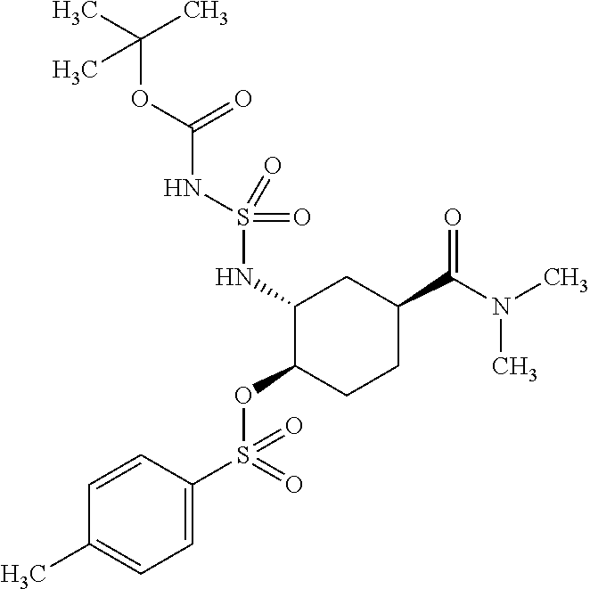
CC(C)(OC(NS(=O)(=O)NC1C(OS(=O)(=O)C2=CC=C(C)C=C2)CCC(C(=O)N(C)C)C1)=O)C
